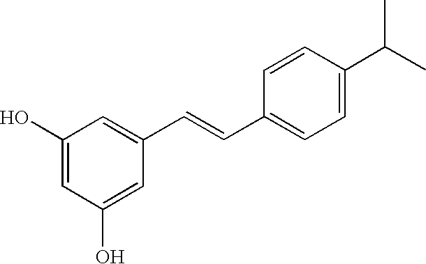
C1(O)=CC(O)=CC(C=CC2=CC=C(C(C)C)C=C2)=C1
